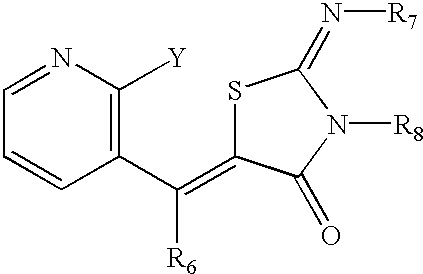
S1C(=C(C2=C([Y])N=CC=C2)[R6])C(=O)N([R8])C1=N[R7]
